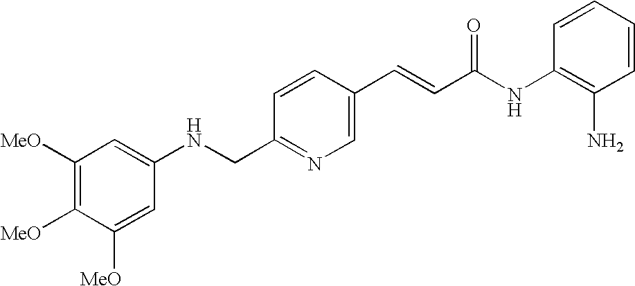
C(C1=NC=C(C=CC(NC2=C(N)C=CC=C2)=O)C=C1)NC1=CC([MeO])=C([MeO])C([MeO])=C1
